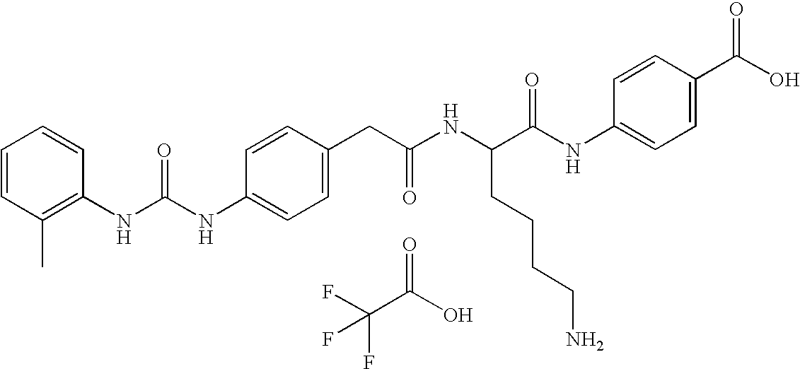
C1=CC(NC(NC2=C(C)C=CC=C2)=O)=CC=C1CC(NC(C(NC1=CC=C(C(O)=O)C=C1)=O)CCCCN)=O.FC(C(O)=O)(F)F
